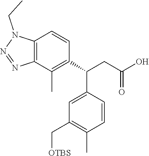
C12=C(C(C)=C(C(CC(=O)O)C3=CC(C[OTBS])=C(C)C=C3)C=C1)N=NN2CC
